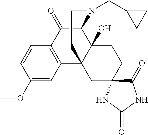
C1(=O)C2C3(O)C(C4=C1C=CC(OC)=C4)(CC1(CC3)C(=O)NC(=O)N1)CCN2CC1CC1
